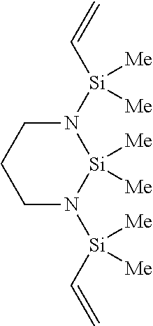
[Si]1([Me])([Me])N([Si](C=C)([Me])[Me])CCCN1[Si](C=C)([Me])[Me]
